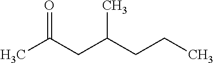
CC(CC(CCC)C)=O
